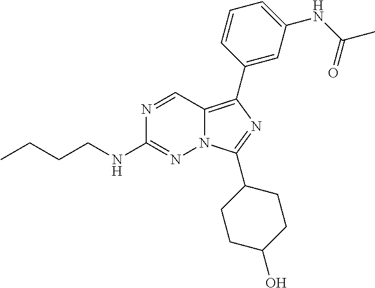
N1=CC2=C(C3=CC(NC(C)=O)=CC=C3)N=C(C3CCC(O)CC3)N2N=C1NCCCC
